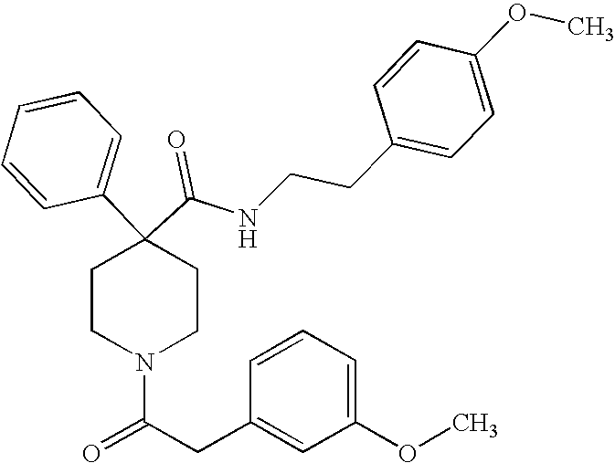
N(C(C1(C2=CC=CC=C2)CCN(C(=O)CC2=CC(OC)=CC=C2)CC1)=O)CCC1=CC=C(OC)C=C1
